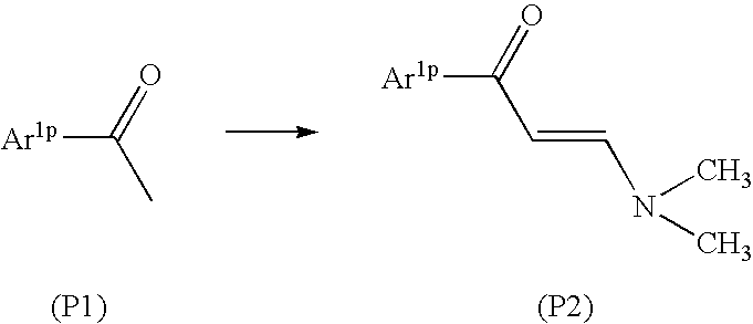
[Ar1p]C(=O)C=CN(C)C.[(P2)].[Ar1p]C(=O)C.[(P1)]
